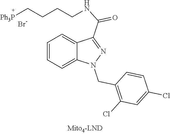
Br.C1=CC=C2C(=C1)C(C(=O)NCCCC[Ph3P])=NN2CC1=C(Cl)C=C(Cl)C=C1
